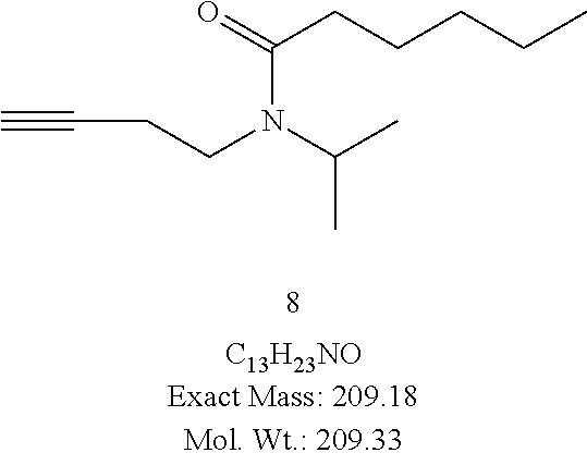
C(C#C)CN(C(C)C)C(=O)CCCCC
